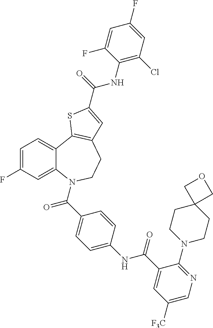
C1=C(F)C=C2C(=C1)C1=C(CCN2C(C2=CC=C(NC(C3=CC([F3C])=CN=C3N3CCC4(CC3)COC4)=O)C=C2)=O)C=C(C(=O)NC2=C(Cl)C=C(F)C=C2F)S1
